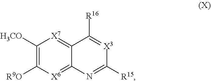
C1([H3CO])=C([R9O])[X6]=C2C(=[X7]1)C([R16])=[X3]C([R15])=N2
